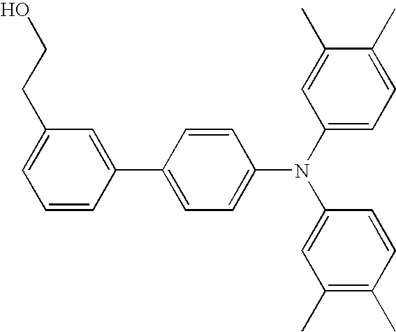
C1=C(C2=CC(CCO)=CC=C2)C=CC(N(C2=CC=C(C)C(C)=C2)C2=CC(C)=C(C)C=C2)=C1
